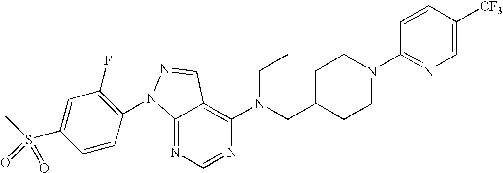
C12=NC=NC(N(CC3CCN(C4=NC=C([CF3])C=C4)CC3)CC)=C1C=NN2C1=C(F)C=C(S(C)(=O)=O)C=C1
